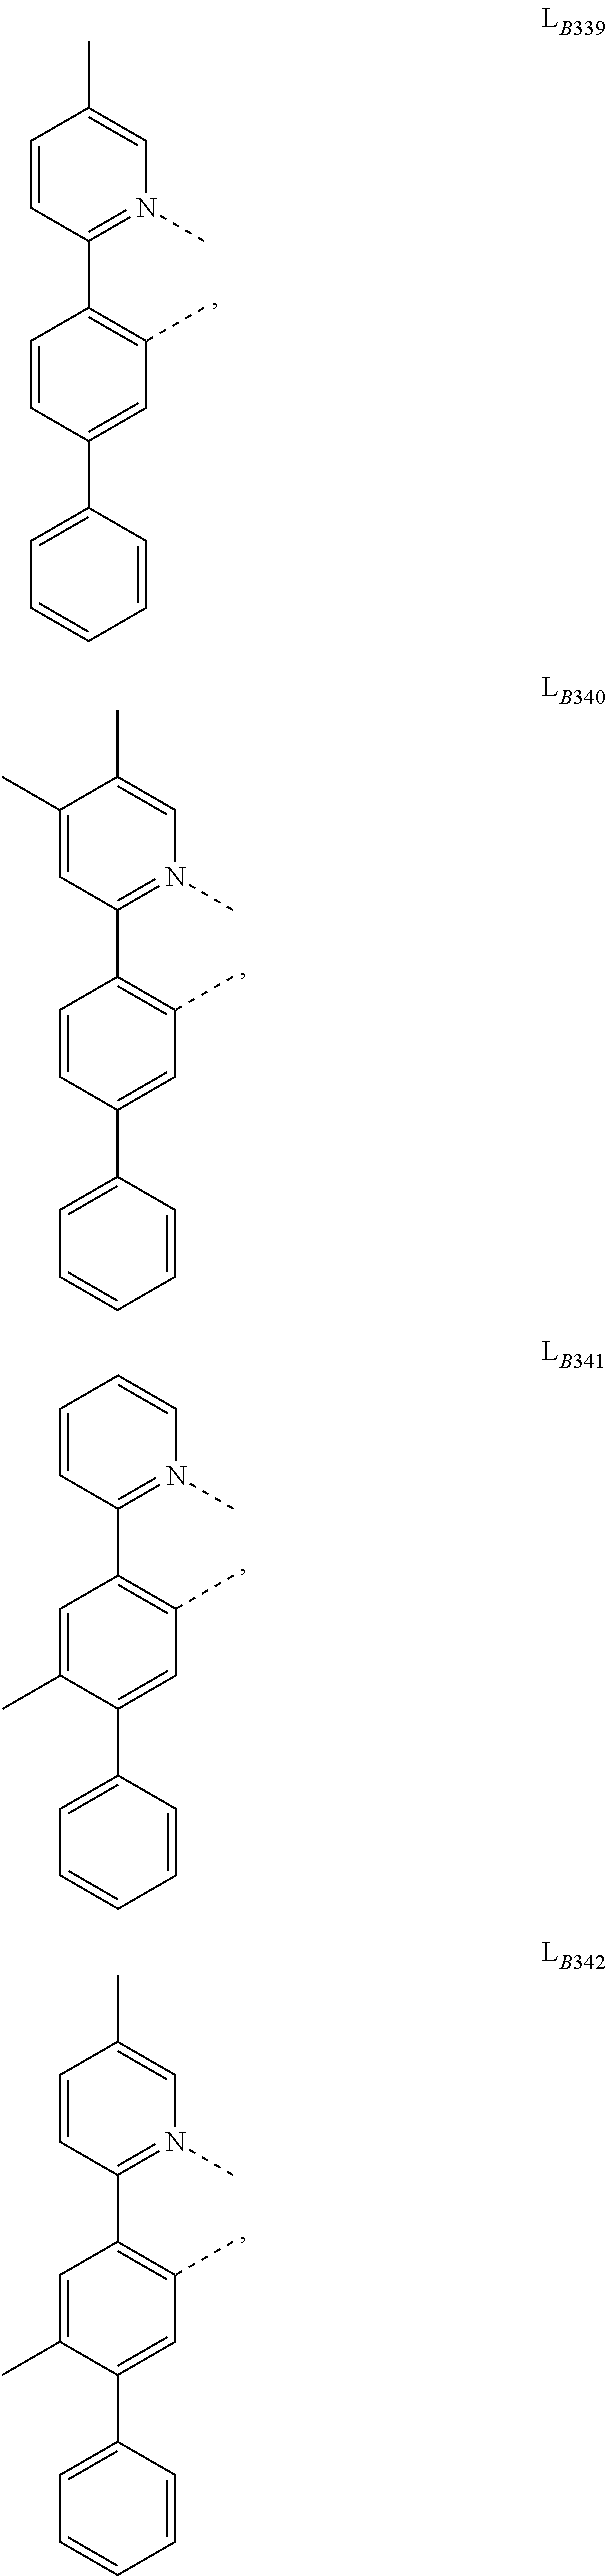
C1=CC(C2=N(C)C=C(C)C(C)=C2)=C(C)C=C1C1=CC=CC=C1.C1(C)=CC(C2=N(C)C=CC=C2)=C(C)C=C1C1=CC=CC=C1.C1(C)=CC(C2=N(C)C=C(C)C=C2)=C(C)C=C1C1=CC=CC=C1.C1=CC(C2=N(C)C=C(C)C=C2)=C(C)C=C1C1=CC=CC=C1
